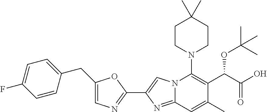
C1CN(C2=C(C(C(=O)O)OC(C)(C)C)C(C)=CC3=NC(C4=NC=C(CC5=CC=C(F)C=C5)O4)=CN23)CCC1(C)C
